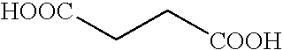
[HOOC]CC[COOH]
